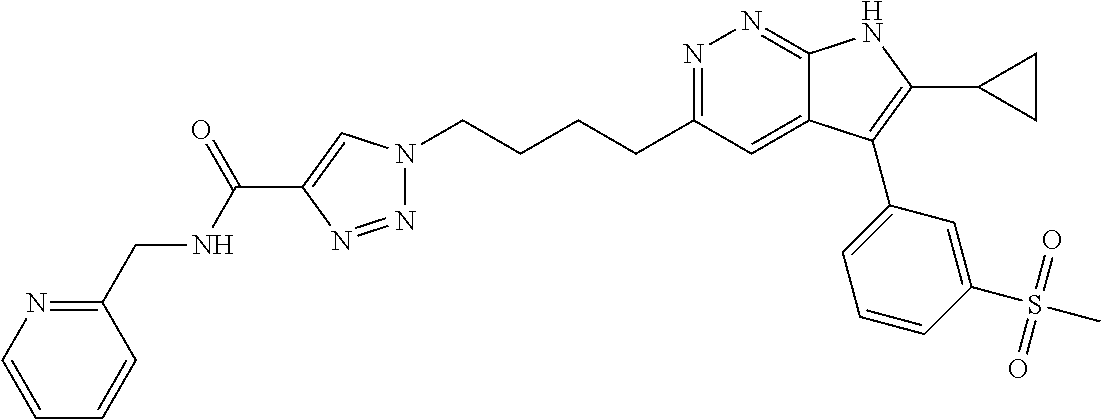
N1=C(CCCCN2N=NC(C(NCC3=NC=CC=C3)=O)=C2)C=C2C(=N1)NC(C1CC1)=C2C1=CC=CC(S(C)(=O)=O)=C1
